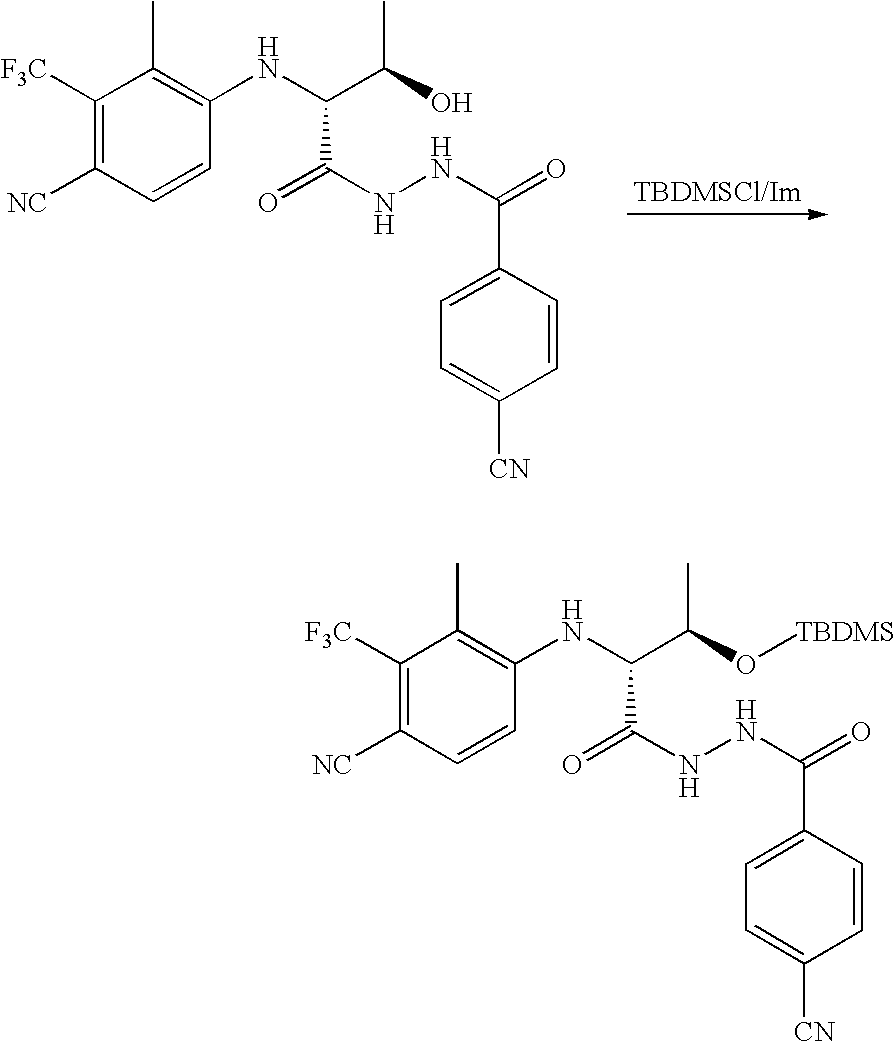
C1([F3C])=C([NC])C=CC(NC(C(=O)NNC(=O)C2=CC=C([CN])C=C2)C(C)O)=C1C.C1([F3C])=C([NC])C=CC(NC(C(=O)NNC(=O)C2=CC=C([CN])C=C2)C(C)O[TBDMS])=C1C
